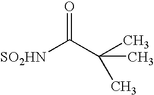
O=C(C(C)(C)C)[SO2HN]
